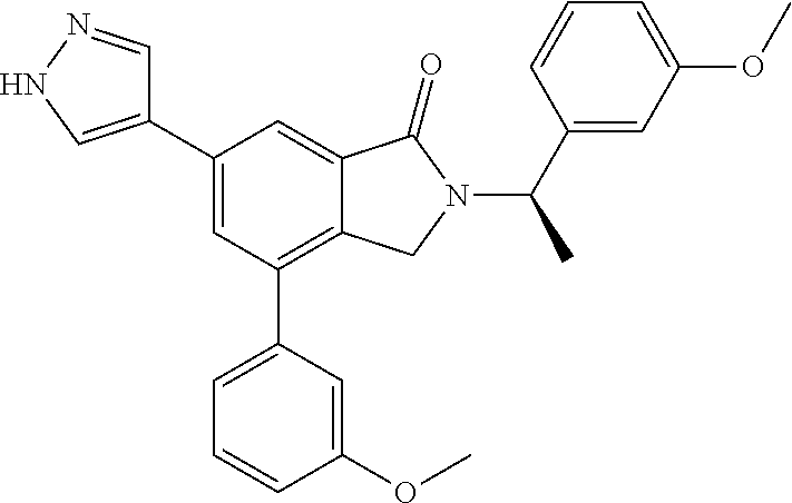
C1=NNC=C1C1=CC(C2=CC=CC(OC)=C2)=C2C(=C1)C(=O)N(C(C1=CC(OC)=CC=C1)C)C2
